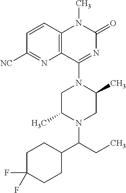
C12=C(C(N3CC(C)N(C(CC)C4CCC(F)(F)CC4)CC3C)=NC(=O)N1C)N=C([NC])C=C2
